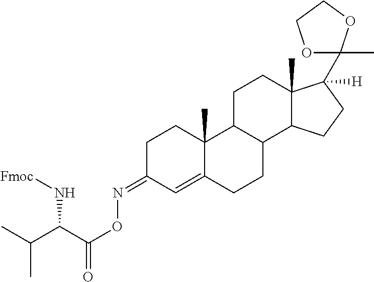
C1C(=NOC(C(C(C)C)N[Fmoc])=O)C=C2C(C)(C1)C1C(CC2)C2C(C)(CC1)C([H])(C1(C)OCCO1)CC2
